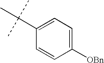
C1(C(C)(C)C)=CC=C([OBn])C=C1
